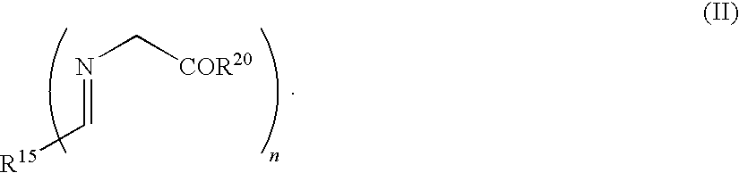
[R15]C=NC[COR20]
